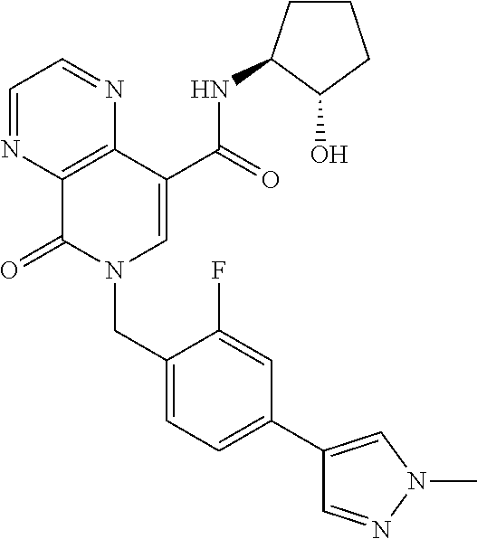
C1=NC2=C(N=C1)C(C(=O)NC1CCCC1O)=CN(CC1=CC=C(C3=CN(C)N=C3)C=C1F)C2=O
